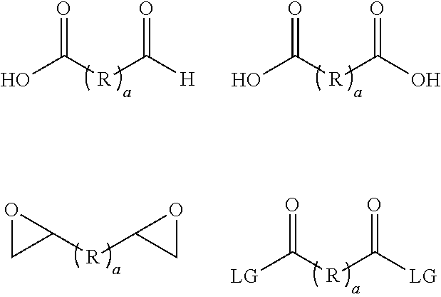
OC([R]C([H])=O)=O.OC([R]C(O)=O)=O.O1CC1[R]C1CO1.[LG]C([R]C([LG])=O)=O
